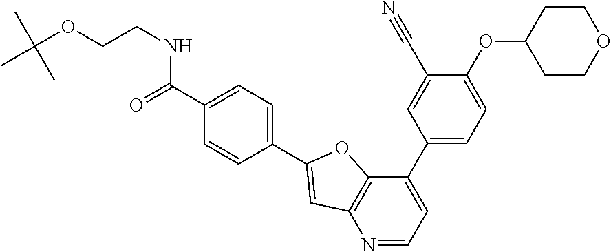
N1=CC=C(C2=CC=C(OC3CCOCC3)C(C#N)=C2)C2=C1C=C(C1=CC=C(C(NCCOC(C)(C)C)=O)C=C1)O2
